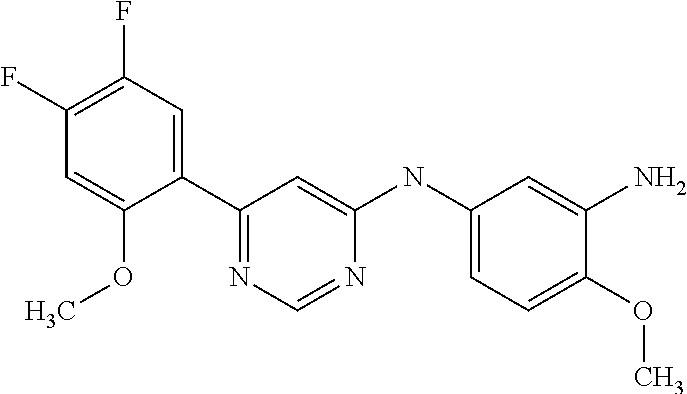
C1(C2=CC(F)=C(F)C=C2OC)=NC=NC(NC2=CC=C(OC)C(N)=C2)=C1
